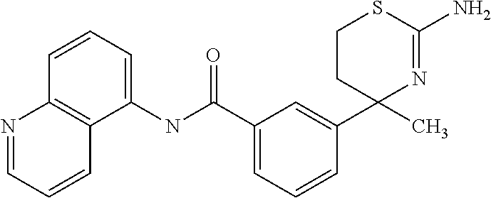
C1CC(C2=CC(C(=O)NC3=CC=CC4=C3C=CC=N4)=CC=C2)(C)N=C(N)S1
